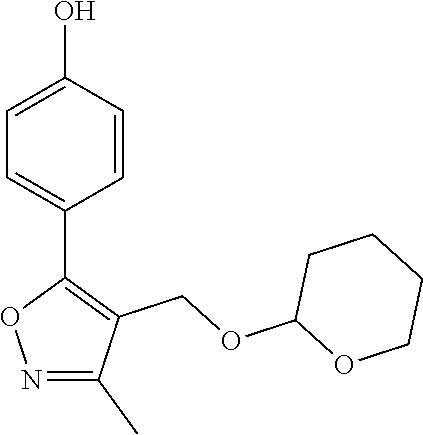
C1=C(O)C=CC(C2=C(COC3OCCCC3)C(C)=NO2)=C1
